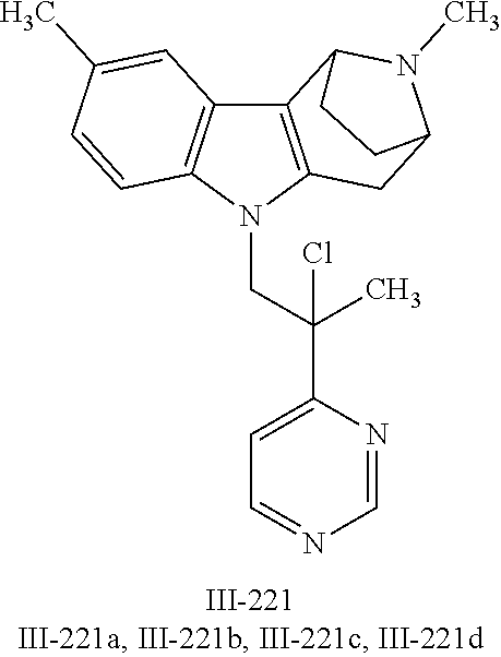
N1(CC(C2=CC=NC=N2)(C)Cl)C2=C(C3=C1C=CC(C)=C3)C1N(C)C(C2)CC1
